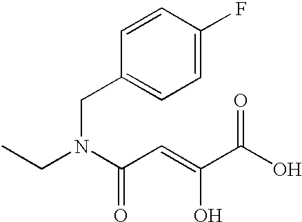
CCN(C(C=C(C(O)=O)O)=O)CC1=CC=C(F)C=C1
